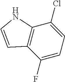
C12=C(C(F)=CC=C1Cl)C=CN2
